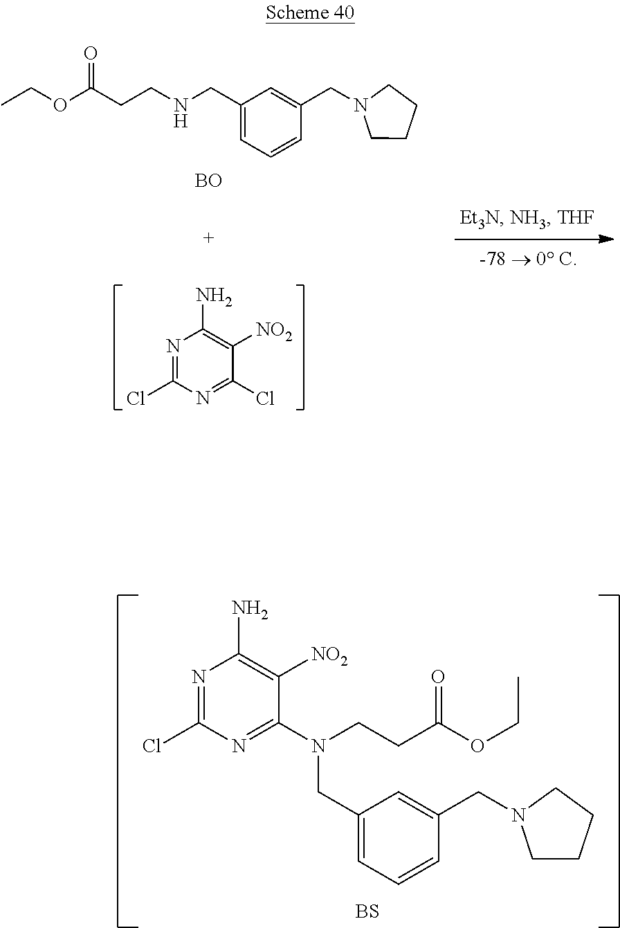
N1=C(Cl)N=C(Cl)C([NO2])=C1N.C(C1=CC=CC(CN2CCCC2)=C1)NCCC(OCC)=O.[BO].N1=C(Cl)N=C(N(CCC(OCC)=O)CC2=CC=CC(CN3CCCC3)=C2)C([NO2])=C1N.[BS]
